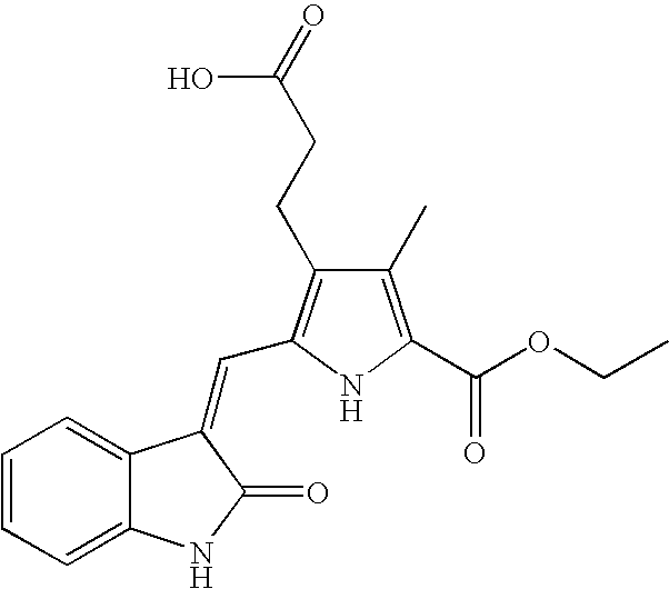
C1=CC=C2C(=C1)C(=CC1=C(CCC(O)=O)C(C)=C(C(OCC)=O)N1)C(=O)N2
